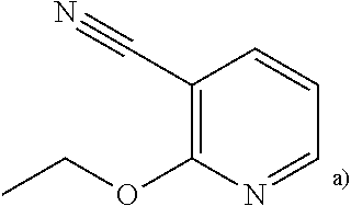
C1(C#N)=C(OCC)N=CC=C1
